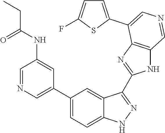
C1(C2=CN=CC(NC(CC)=O)=C2)=CC=C2C(=C1)C(C1=NC3=C(N1)C=NC=C3C1=CC=C(F)S1)=NN2
